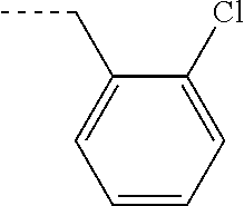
C1=CC=C(Cl)C(CC)=C1
